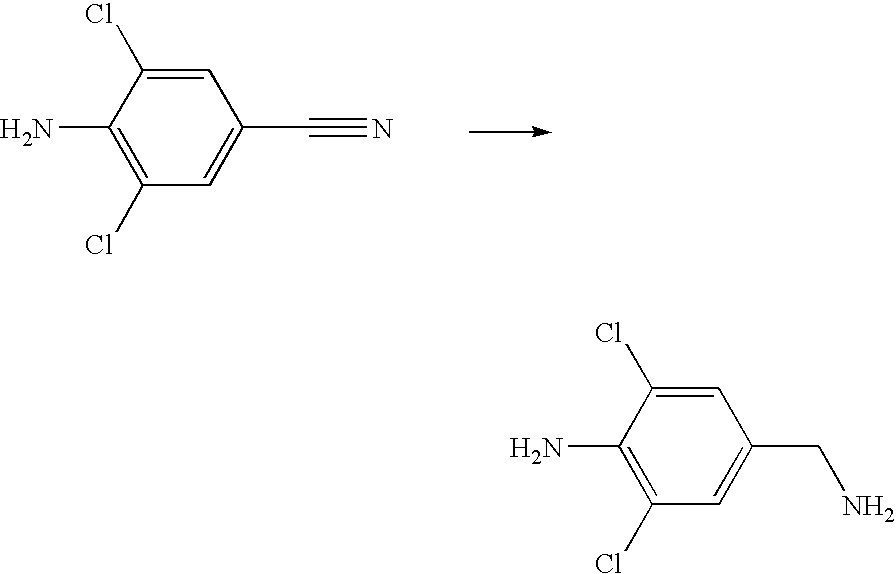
C1(N)=C(Cl)C=C(C#N)C=C1Cl.C1(N)=C(Cl)C=C(CN)C=C1Cl
